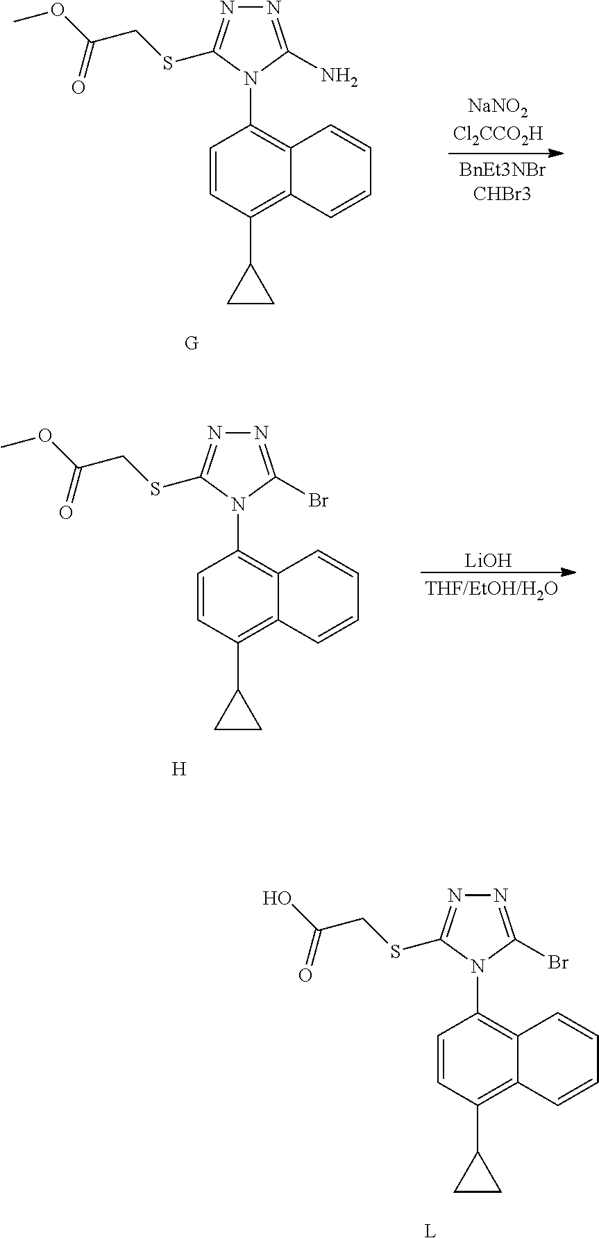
C12=C(N3C(SCC(OC)=O)=NN=C3N)C=CC(C3CC3)=C1C=CC=C2.C12=C(N3C(SCC(OC)=O)=NN=C3Br)C=CC(C3CC3)=C1C=CC=C2.[H].[LiOH].C12=C(N3C(SCC(O)=O)=NN=C3Br)C=CC(C3CC3)=C1C=CC=C2.[L]
